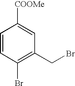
C1=CC(Br)=C(CBr)C=C1[COOMe]
